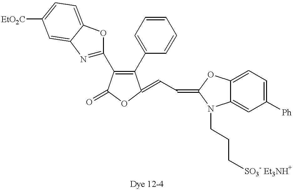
C1(C2=CC=CC=C2)=C(C2=NC3=CC([EtO2C])=CC=C3O2)C(=O)OC1=CC=C1OC2=CC=C([Ph])C=C2N1CCC[SO3- Et3NH+]
